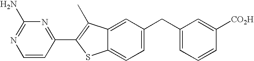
C1=CC(C2=C(C)C3=CC(CC4=CC=CC([CO2H])=C4)=CC=C3S2)=NC(N)=N1
